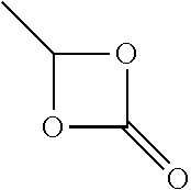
O1C(=O)OC1C
